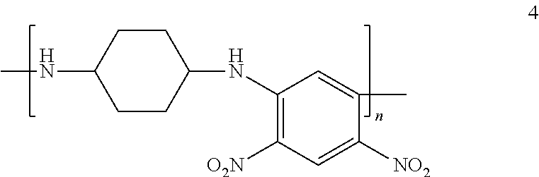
C1CC(NC)CCC1NC1=C([O2N])C=C([NO2])C(C)=C1
